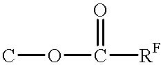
COC([RF])=O
